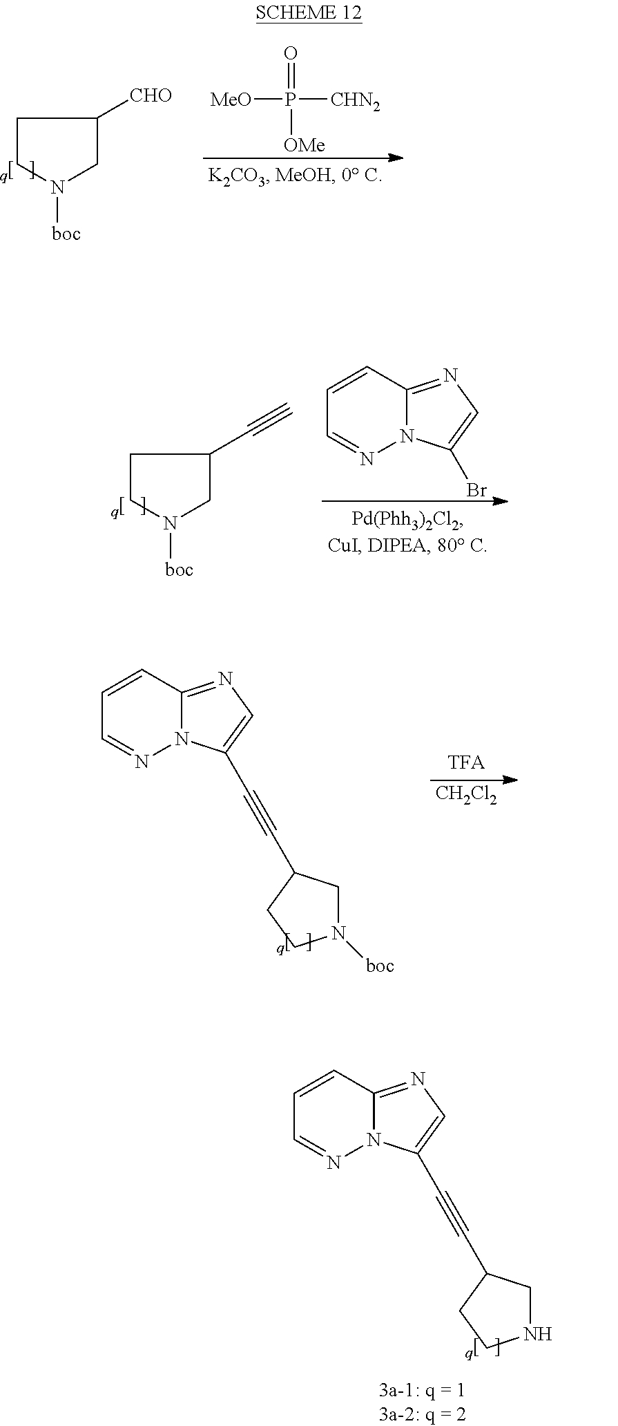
C1CN([boc])CC1[CHO].[MeO]P([OMe])(=O)[CHN2].C1CN([boc])CC1C#C.C1=CC2=NC=C(Br)N2N=C1.C1=CC2=NC=C(C#CC3CN([boc])CC3)N2N=C1.[CH2Cl2].C1=CC2=NC=C(C#CC3CNCC3)N2N=C1
